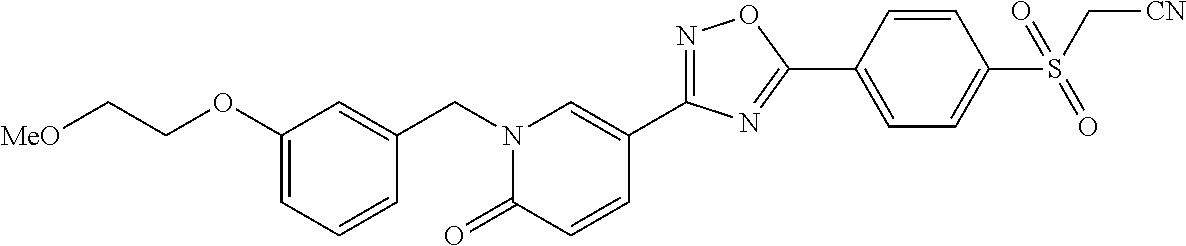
C1(OCC[MeO])=CC=CC(CN2C(=O)C=CC(C3=NOC(C4=CC=C(S(C[CN])(=O)=O)C=C4)=N3)=C2)=C1
